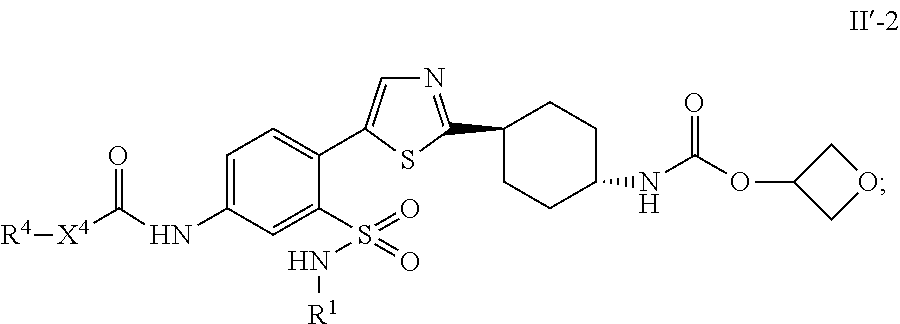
N1=C(C2CCC(NC(OC3COC3)=O)CC2)SC(C2=CC=C(NC([X4][R4])=O)C=C2S(=O)(N[R1])=O)=C1
